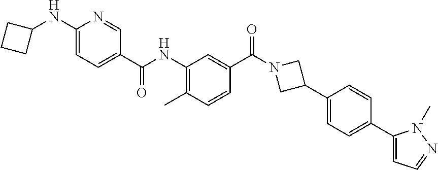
C1(NC2CCC2)=CC=C(C(NC2=C(C)C=CC(C(N3CC(C4=CC=C(C5=CC=NN5C)C=C4)C3)=O)=C2)=O)C=N1
